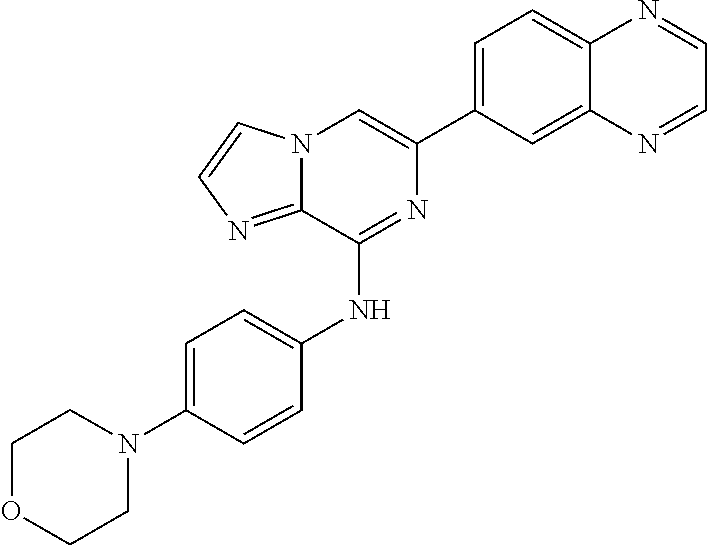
C1(C2=CC=C3C(=C2)N=CC=N3)=CN2C(=NC=C2)C(NC2=CC=C(N3CCOCC3)C=C2)=N1
